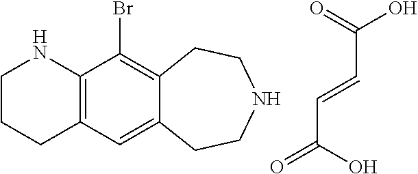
C1CCC2=C(N1)C(Br)=C1C(=C2)CCNCC1.C(C=CC(=O)O)(O)=O
